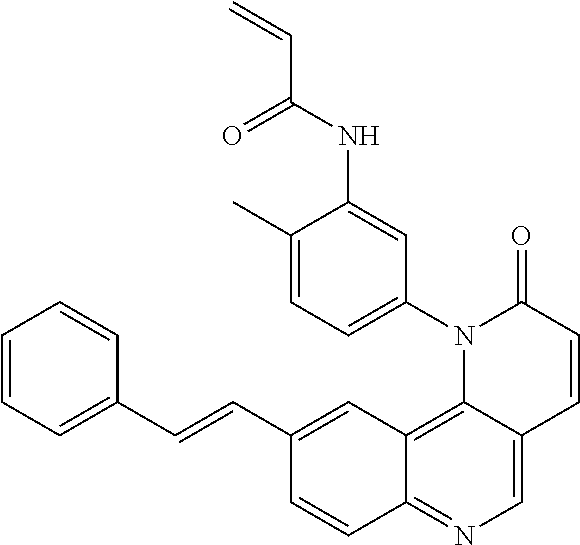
C12=C3C(=CN=C1C=CC(C=CC1=CC=CC=C1)=C2)C=CC(=O)N3C1=CC=C(C)C(NC(C=C)=O)=C1
